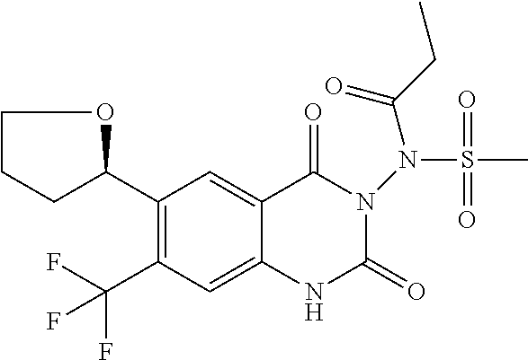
C1(C2OCCC2)=C(C(F)(F)F)C=C2C(=C1)C(=O)N(N(S(C)(=O)=O)C(CC)=O)C(=O)N2
